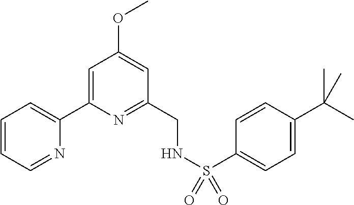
C1=CC=NC(C2=CC(OC)=CC(CNS(C3=CC=C(C(C)(C)C)C=C3)(=O)=O)=N2)=C1
